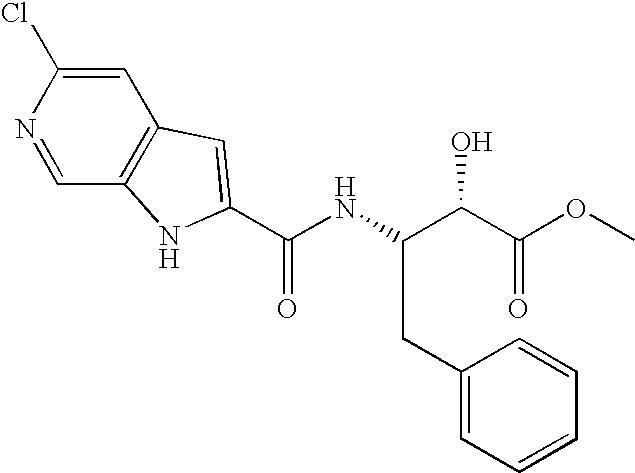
C(NC(C(O)C(OC)=O)CC1=CC=CC=C1)(=O)C1=CC2=C(C=NC(Cl)=C2)N1
